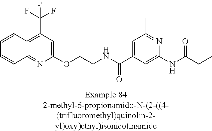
C12=C(C(F)(F)F)C=C(OCCNC(C3=CC(C)=NC(NC(=O)CC)=C3)=O)N=C1C=CC=C2
